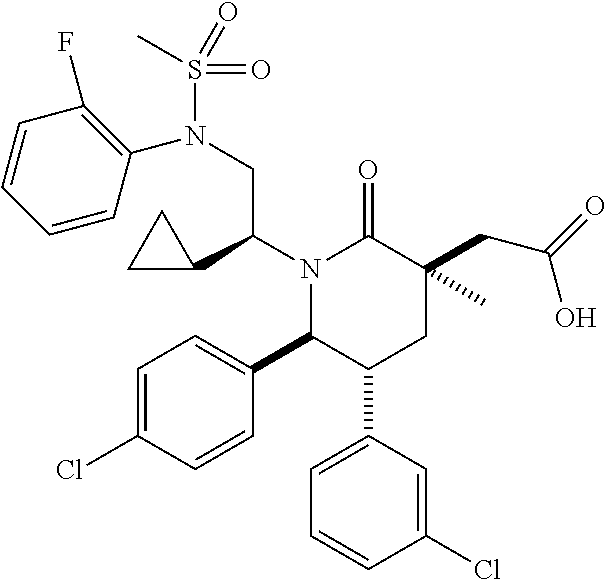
N(CC(C1CC1)N1C(C2=CC=C(Cl)C=C2)C(C2=CC=CC(Cl)=C2)CC(C)(CC(=O)O)C1=O)(S(=O)(=O)C)C1=C(F)C=CC=C1
